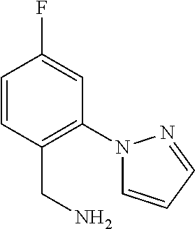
C1=CC(CN)=C(N2C=CC=N2)C=C1F
